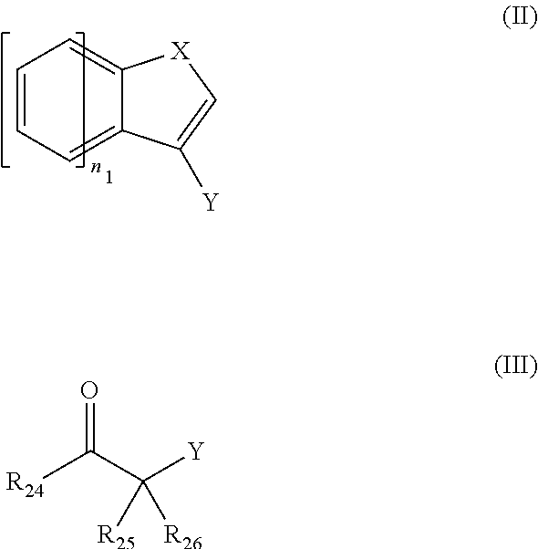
C1=CC=C2C(=C1)[X]C=C2[Y].O=C([R24])C([Y])([R25])[R26]
